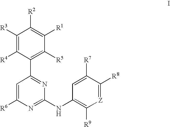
C1([R3])=C([R4])C(C2=NC(NC3=C([R9])[Z]=C([R8])C([R7])=C3)=NC([R6])=C2)=C([R5])C([R1])=C1[R2]
